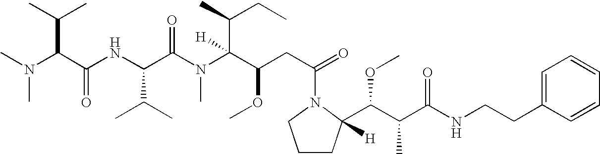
CN(C(C(NC(C(N(C(C(CC(=O)N1CCCC1(C(C(C(NCCC1=CC=CC=C1)=O)C)OC)[H])OC)(C(C)CC)[H])C)=O)C(C)C)=O)C(C)C)C
